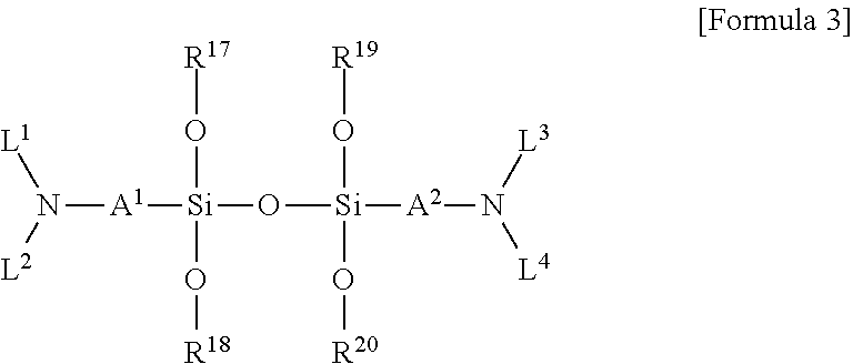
N([A1][Si](O[R17])(O[R18])O[Si]([A2]N([L4])[L3])(O[R19])O[R20])([L2])[L1]
